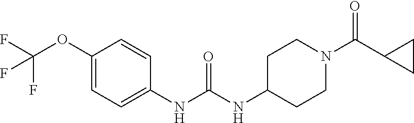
C1(OC(F)(F)F)=CC=C(NC(NC2CCN(C(C3CC3)=O)CC2)=O)C=C1
